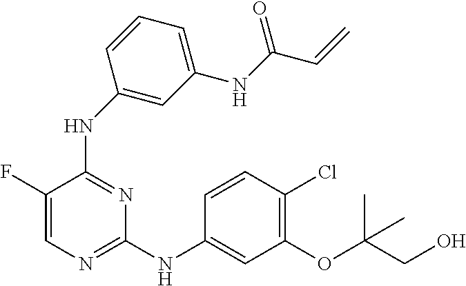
N(C1=NC=C(F)C(NC2=CC(NC(=O)C=C)=CC=C2)=N1)C1=CC(OC(CO)(C)C)=C(Cl)C=C1
